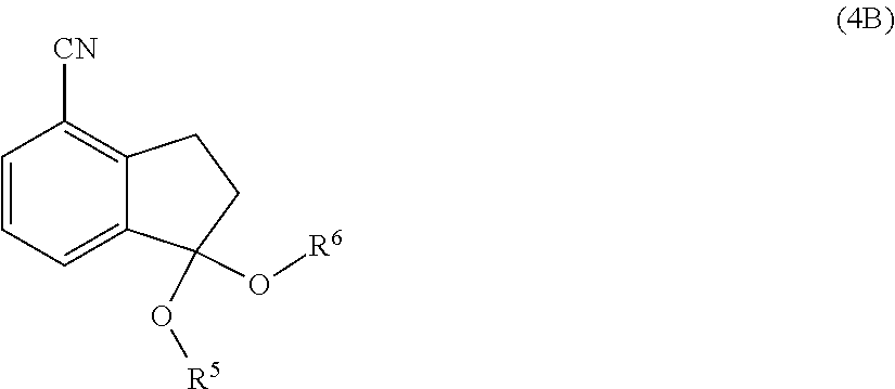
C1=CC=C2C(=C1[CN])CCC2(O[R5])O[R6]
